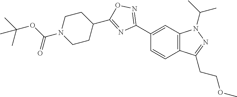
C1(C2=NOC(C3CCN(C(OC(C)(C)C)=O)CC3)=N2)=CC2=C(C=C1)C(CCOC)=NN2C(C)C
